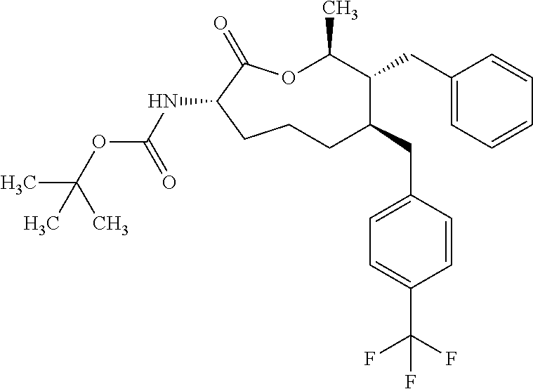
O1C(C)C(CC2=CC=CC=C2)C(CC2=CC=C(C(F)(F)F)C=C2)CCCC(NC(OC(C)(C)C)=O)C1=O
